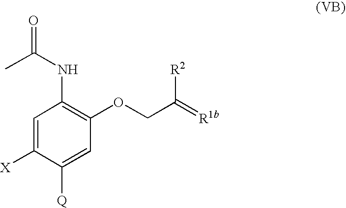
C1=C([X])C([Q])=CC(OCC(=[R1b])[R2])=C1NC(=O)C
